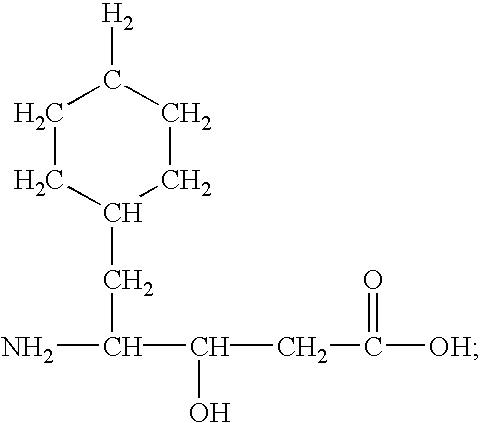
C1CC(CC(N)C(CC([OH])=O)O)CCC1[H2]
